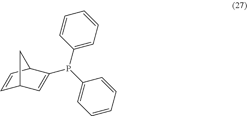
C1=CC(P(C2=CC=CC=C2)C2=CC3C=CC2C3)=CC=C1
